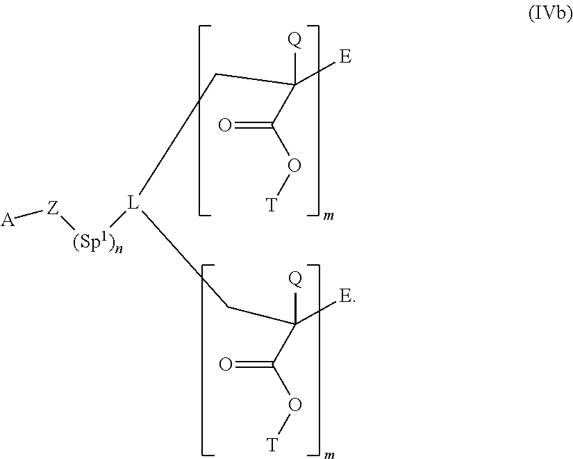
C([Q])([E])(C(O[T])=O)C[L]([(Sp1)n][Z][A])CC([Q])([E])C(O[T])=O
